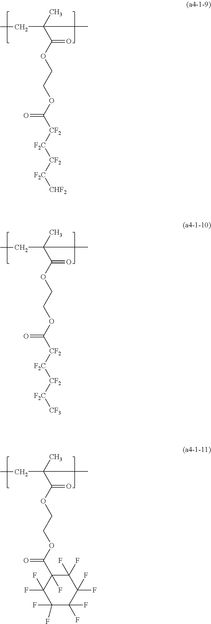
CC(C(OCCOC([CF2][F2C][CF2][F2C][CHF2])=O)=O)(C)CC.CC(C(OCCOC([CF2][F2C][CF2][F2C][CF3])=O)=O)(C)CC.CC(C(OCCOC(C1(F)C(F)(F)C(F)(F)C(F)(F)C(F)(F)C1(F)F)=O)=O)(C)CC
